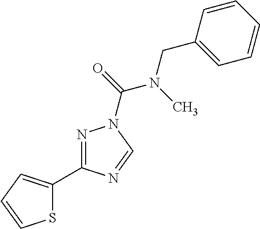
N1=C(C2=CC=CS2)N=CN1C(=O)N(C)CC1=CC=CC=C1
